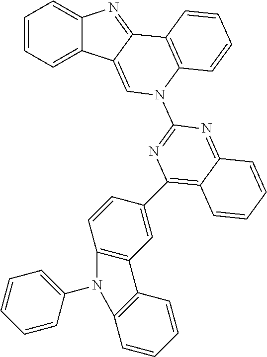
C1=CC=C2C(=C1)N=C1C2=CN(C2=NC(C3=CC4=C(C=C3)N(C3=CC=CC=C3)C3=C4C=CC=C3)=C3C(=N2)C=CC=C3)C2=C1C=CC=C2
